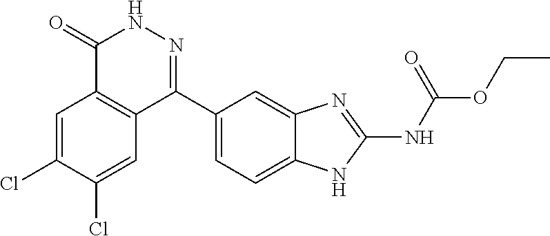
O(CC)C(=O)NC1=NC2=CC(C3=NNC(=O)C4=C3C=C(Cl)C(Cl)=C4)=CC=C2N1
